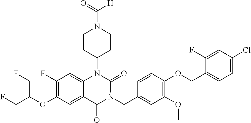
C12=CC(F)=C(OC(CF)CF)C=C1C(=O)N(CC1=CC(OC)=C(OCC3=CC=C(Cl)C=C3F)C=C1)C(=O)N2C1CCN(C(=O)[H])CC1
